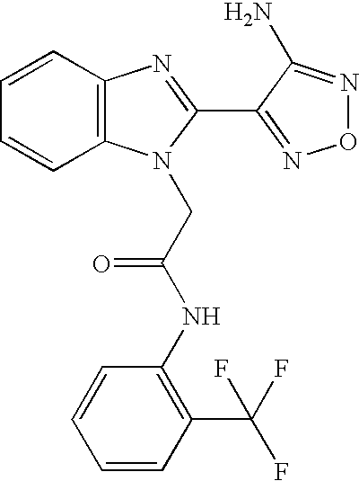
C1=CC2=C(C=C1)N(CC(NC1=C(C(F)(F)F)C=CC=C1)=O)C(C1=NON=C1N)=N2
